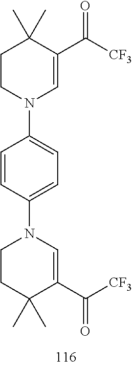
C1CN(C2=CC=C(N3CCC(C)(C)C(C([CF3])=O)=C3)C=C2)C=C(C([CF3])=O)C1(C)C
